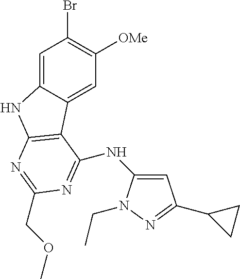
C1=C2C(=CC([OMe])=C1Br)C1=C(N2)N=C(COC)N=C1NC1=CC(C2CC2)=NN1CC
